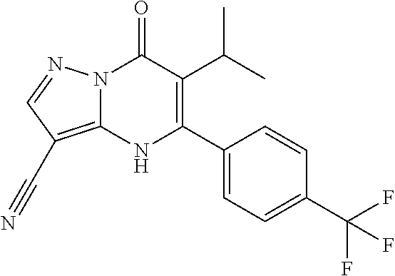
N12C(=C(C#N)C=N1)NC(C1=CC=C(C(F)(F)F)C=C1)=C(C(C)C)C2=O
